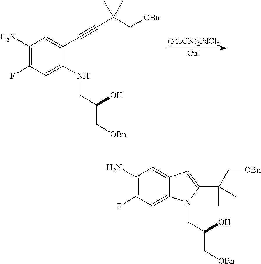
C1(N)=C(F)C=C2C(=C1)C=C(C(C[OBn])(C)C)N2CC(O)C[OBn].C1(N)=C(F)C=C(NCC(O)C[OBn])C(C#CC(C[OBn])(C)C)=C1.[(MeCN)2PdCl2].[CuI]
